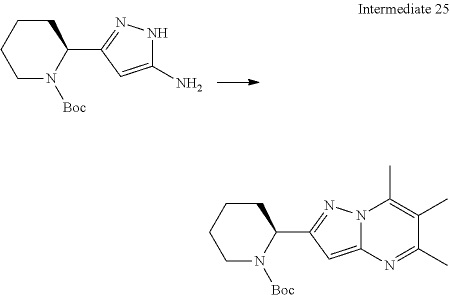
N12C(=CC(C3CCCCN3[Boc])=N1)N=C(C)C(C)=C2C.N1C(N)=CC(C2CCCCN2[Boc])=N1
